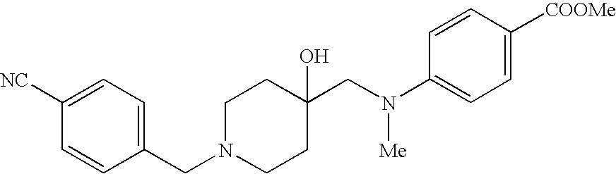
C1([NC])=CC=C(CN2CCC(CN(C3=CC=C([COOMe])C=C3)[Me])(O)CC2)C=C1
